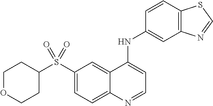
C1(S(C2CCOCC2)(=O)=O)=CC=C2C(=C1)C(NC1=CC3=C(C=C1)SC=N3)=CC=N2
